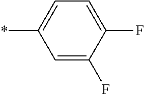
*C1=CC=C(F)C(F)=C1
